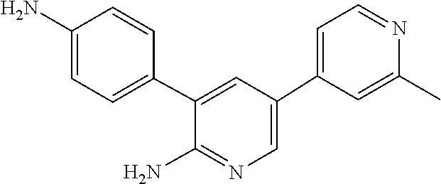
NC1=CC=C(C2=CC(C3=CC=NC(C)=C3)=CN=C2N)C=C1
